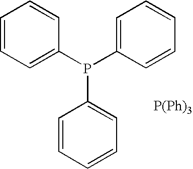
P(C1=CC=CC=C1)(C1=CC=CC=C1)C1=CC=CC=C1.[P(Ph)3]
